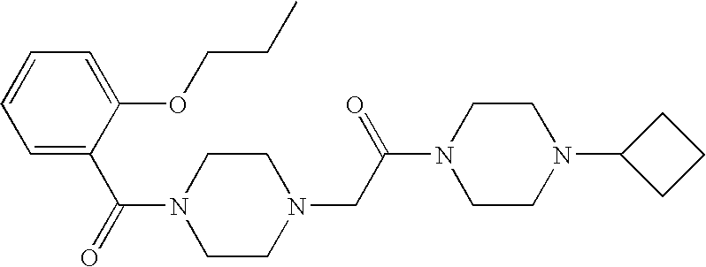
C1(OCCC)=CC=CC=C1C(=O)N1CCN(CC(N2CCN(C3CCC3)CC2)=O)CC1
